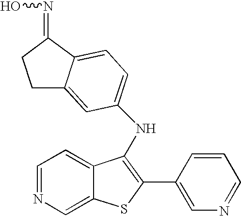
C1C2=CC(NC3=C(C4=CN=CC=C4)SC4=CN=CC=C43)=CC=C2C(=NO)C1
